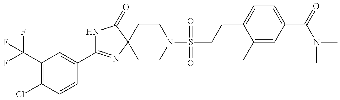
N1C(C2=CC(C(F)(F)F)=C(Cl)C=C2)=NC2(C1=O)CCN(S(CCC1=CC=C(C(=O)N(C)C)C=C1C)(=O)=O)CC2
